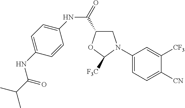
C1(N2CC(C(=O)NC3=CC=C(NC(C(C)C)=O)C=C3)OC2[F3C])=CC=C([CN])C([CF3])=C1
